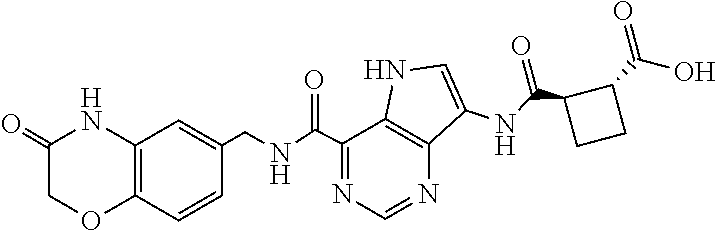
C12=C(C=CC(CNC(C3=NC=NC4=C3NC=C4NC(=O)C3C(C(O)=O)CC3)=O)=C1)OCC(=O)N2
